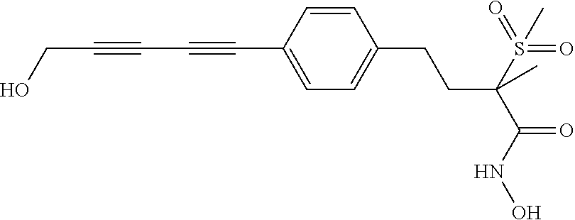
C(C1=CC=C(CCC(C(=O)NO)(S(=O)(=O)C)C)C=C1)#CC#CCO
